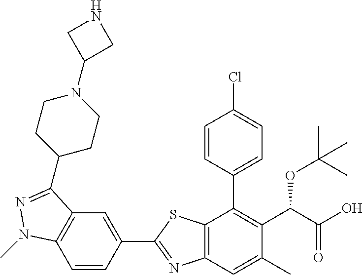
C1=CC(C2=NC3=C(S2)C(C2=CC=C(Cl)C=C2)=C(C(C(O)=O)OC(C)(C)C)C(C)=C3)=CC2=C1N(C)N=C2C1CCN(C2CNC2)CC1
